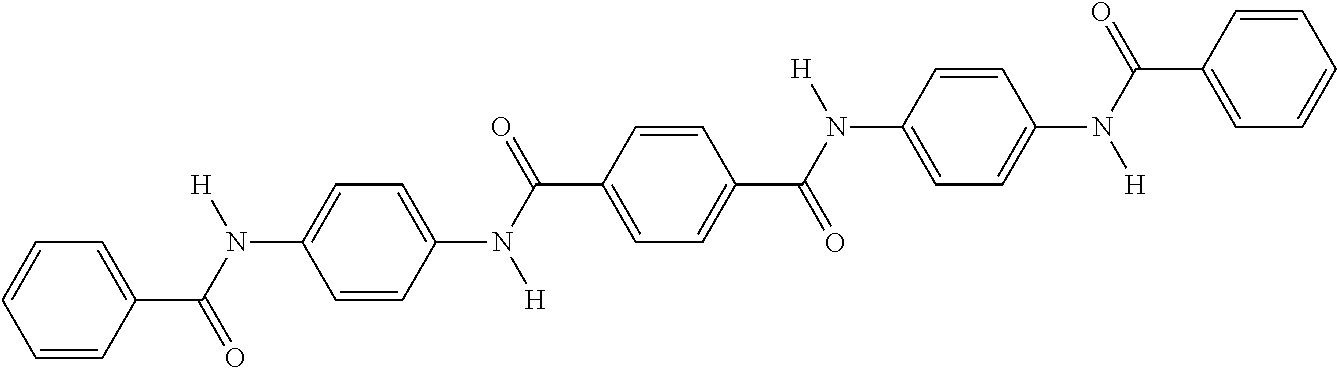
C1=CC(C(N(C2=CC=C(N(C(C3=CC=C(C(N(C4=CC=C(N(C(C5=CC=CC=C5)=O)[H])C=C4)[H])=O)C=C3)=O)[H])C=C2)[H])=O)=CC=C1
